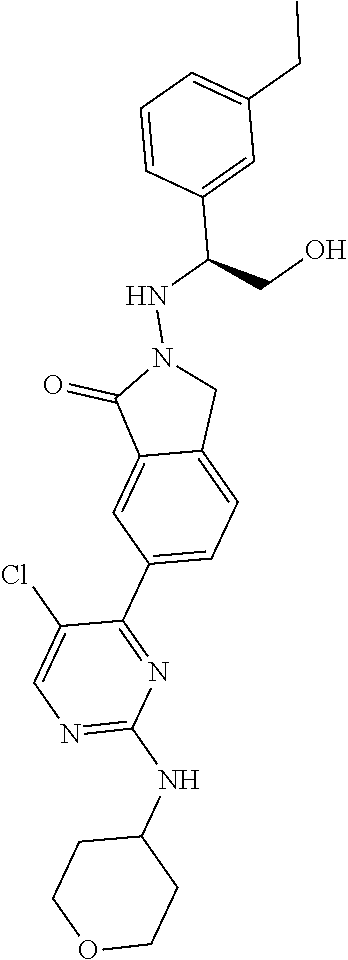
C1(NC2=NC=C(Cl)C(C3=CC=C4C(=C3)C(=O)N(NC(C3=CC(CC)=CC=C3)CO)C4)=N2)CCOCC1
